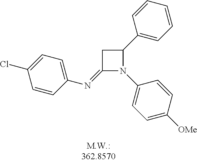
C1(=NC2=CC=C(Cl)C=C2)N(C2=CC=C([OMe])C=C2)C(C2=CC=CC=C2)C1
